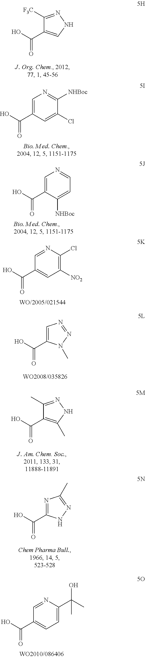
C1([F3C])=NNC=C1C(O)=O.C1(Cl)=CC(C(O)=O)=CN=C1[NHBoc].C1=C([NHBoc])C(C(O)=O)=CN=C1.C1([NO2])=C(Cl)N=CC(C(O)=O)=C1.C1=C(C(C)(O)C)N=CC(C(O)=O)=C1.N1=C(C(O)=O)NN=C1C.C1(C)=NNC(C)=C1C(O)=O.C1=C(C(O)=O)N(C)N=N1
